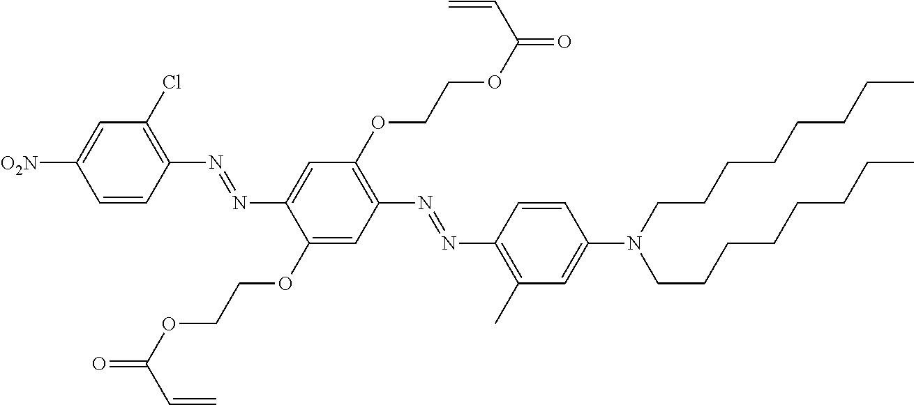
C1=CC(N=NC2=CC(OCCOC(=O)C=C)=C(N=NC3=C(C)C=C(N(CCCCCCCC)CCCCCCCC)C=C3)C=C2OCCOC(=O)C=C)=C(Cl)C=C1[O2N]
